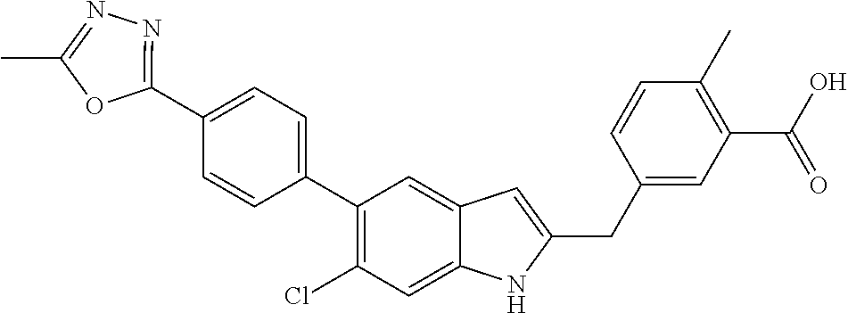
C1(C2=CC=C(C3=C(Cl)C=C4C(=C3)C=C(CC3=CC(C(O)=O)=C(C)C=C3)N4)C=C2)=NN=C(C)O1
